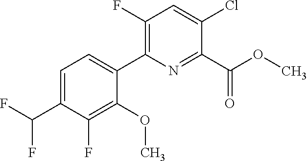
C1(C(F)F)=CC=C(C2=C(F)C=C(Cl)C(C(OC)=O)=N2)C(OC)=C1F
